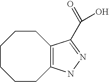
C12=C(C(C(=O)O)=NN1)CCCCCC2
